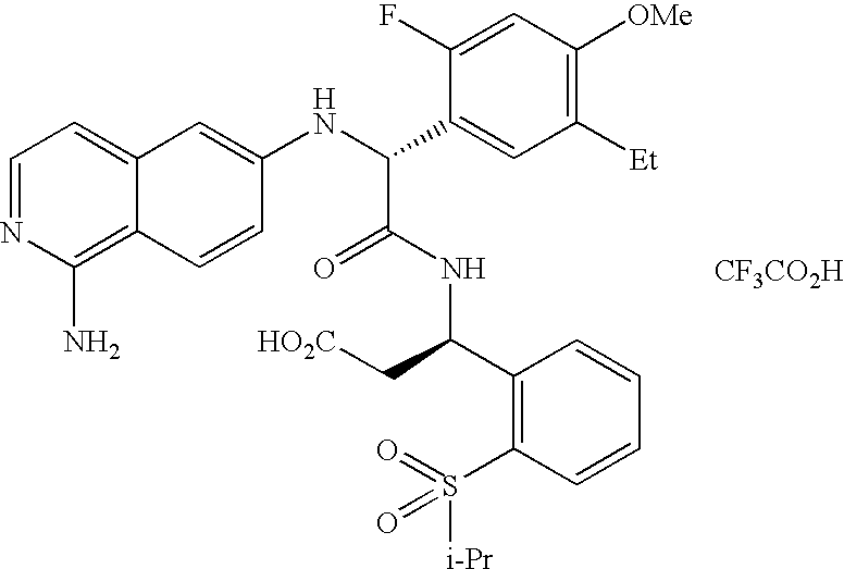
C1=NC(N)=C2C(=C1)C=C(NC(C1=CC([Et])=C([OMe])C=C1F)C(=O)NC(C1=C(S([i-Pr])(=O)=O)C=CC=C1)C[HO2C])C=C2.[CF3CO2H]
